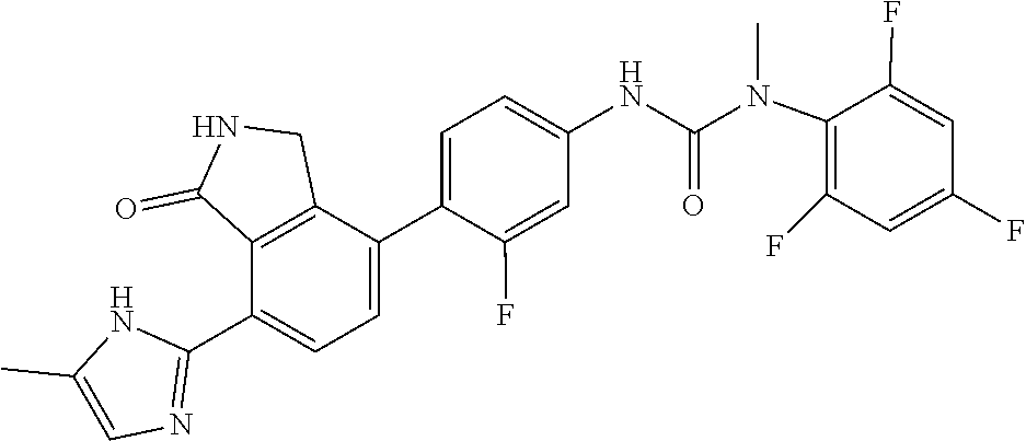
C1=C(C2=CC=C(NC(N(C3=C(F)C=C(F)C=C3F)C)=O)C=C2F)C2=C(C(C3=NC=C(C)N3)=C1)C(=O)NC2
